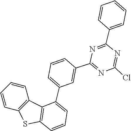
C1=CC=C(C2=NC(C3=CC(C4=CC=CC5=C4C4=C(S5)C=CC=C4)=CC=C3)=NC(Cl)=N2)C=C1
